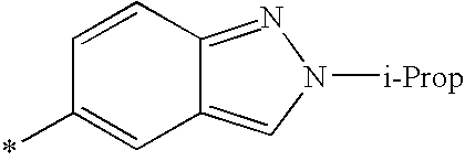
*C1=CC2=CN([i-Prop])N=C2C=C1
